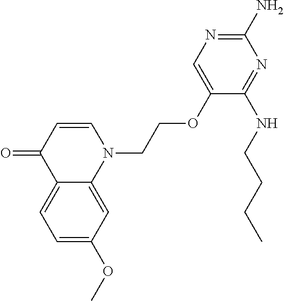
C1(N)=NC=C(OCCN2C=CC(=O)C3=CC=C(OC)C=C23)C(NCCCC)=N1
